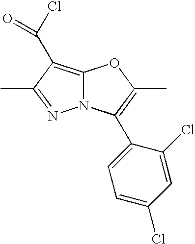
N12C(=C(C(=O)Cl)C(C)=N1)OC(C)=C2C1=CC=C(Cl)C=C1Cl
